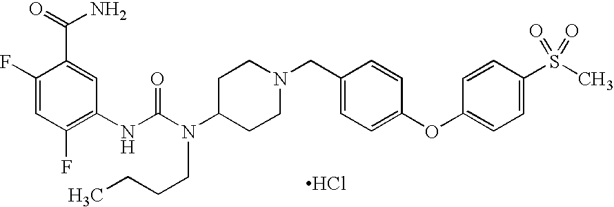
C1(NC(N(C2CCN(CC3=CC=C(OC4=CC=C(S(C)(=O)=O)C=C4)C=C3)CC2)CCCC)=O)=C(F)C=C(F)C(C(N)=O)=C1.Cl
